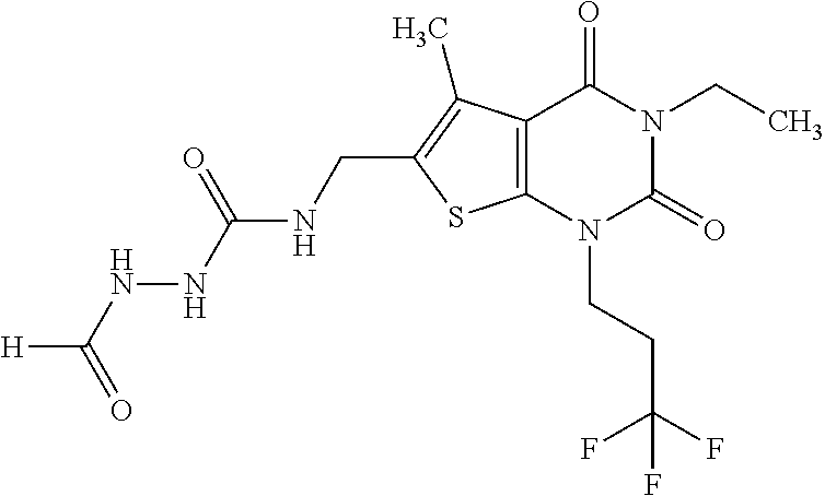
C12=C(N(CCC(F)(F)F)C(=O)N(CC)C1=O)SC(CNC(NNC([H])=O)=O)=C2C
